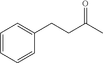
C1=CC=CC=C1CCC(C)=O
